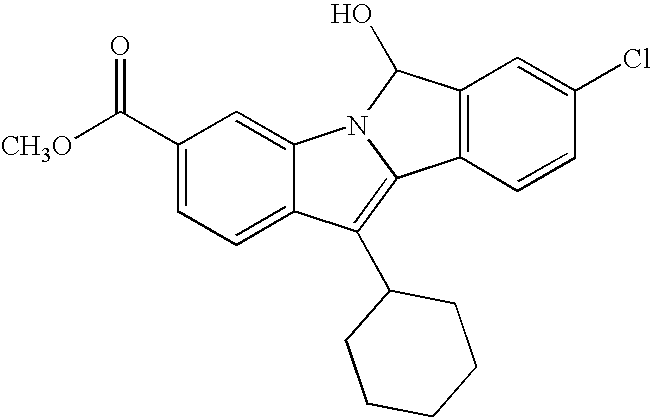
C1(C([CH3O])=O)=CC=C2C(=C1)N1C(=C2C2CCCCC2)C2=C(C1O)C=C(Cl)C=C2
